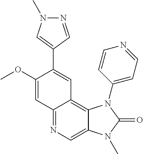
C12=NC=C3C(=C1C=C(C1=CN(C)N=C1)C(OC)=C2)N(C1=CC=NC=C1)C(=O)N3C
